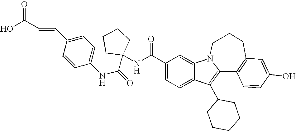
C1(C(NC2(C(NC3=CC=C(C=CC(O)=O)C=C3)=O)CCCC2)=O)=CC=C2C(=C1)N1C(=C2C2CCCCC2)C2=C(CCC1)C=C(O)C=C2
